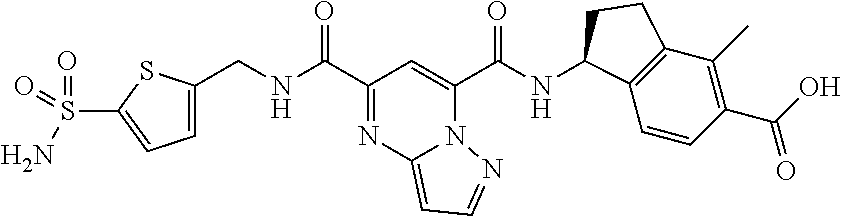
N(C(C1=NC2=CC=NN2C(C(NC2C3=C(C(C)=C(C(O)=O)C=C3)CC2)=O)=C1)=O)CC1=CC=C(S(N)(=O)=O)S1
